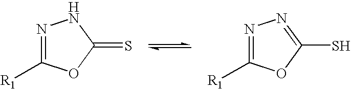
N1=C([R1])OC(=S)N1.N1=C([R1])OC(S)=N1
